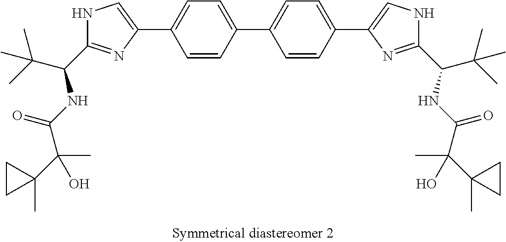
C1=C(C2=CNC(C(NC(=O)C(C)(C3(C)CC3)O)C(C)(C)C)=N2)C=CC(C2=CC=C(C3=CNC(C(C(C)(C)C)NC(=O)C(C)(O)C4(C)CC4)=N3)C=C2)=C1
